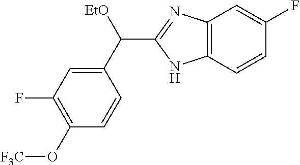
C1(C([EtO])C2=NC3=C(N2)C=CC(F)=C3)=CC(F)=C(O[F3C])C=C1
